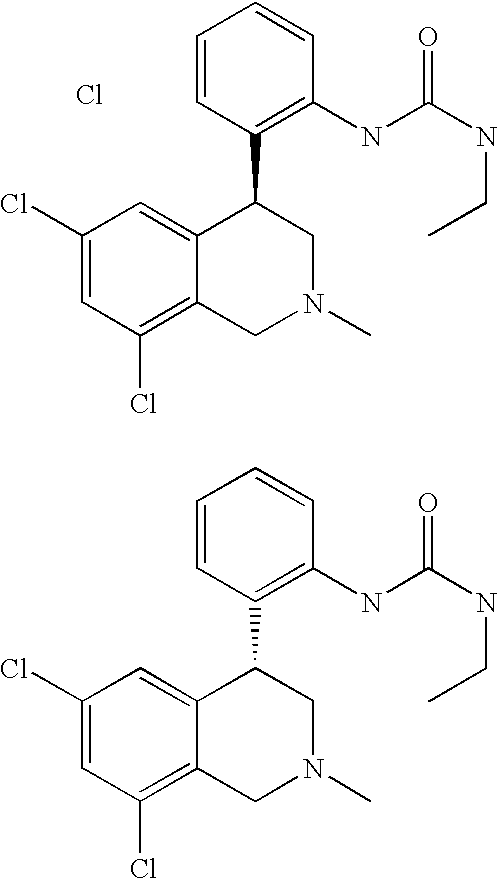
C1(Cl)=CC(Cl)=C2C(=C1)C(C1=C(NC(NCC)=O)C=CC=C1)CN(C)C2.Cl.C1(Cl)=CC(Cl)=C2C(=C1)C(C1=C(NC(NCC)=O)C=CC=C1)CN(C)C2
